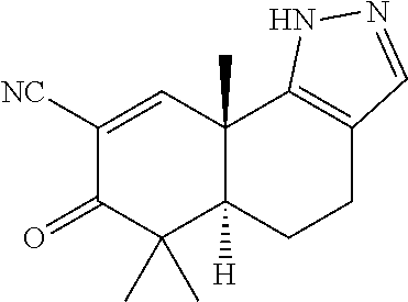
C1([NC])=CC2(C)C([H])(C(C)(C)C1=O)CCC1=C2NN=C1
